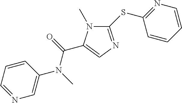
C1(SC2=NC=CC=C2)=NC=C(C(=O)N(C)C2=CN=CC=C2)N1C
